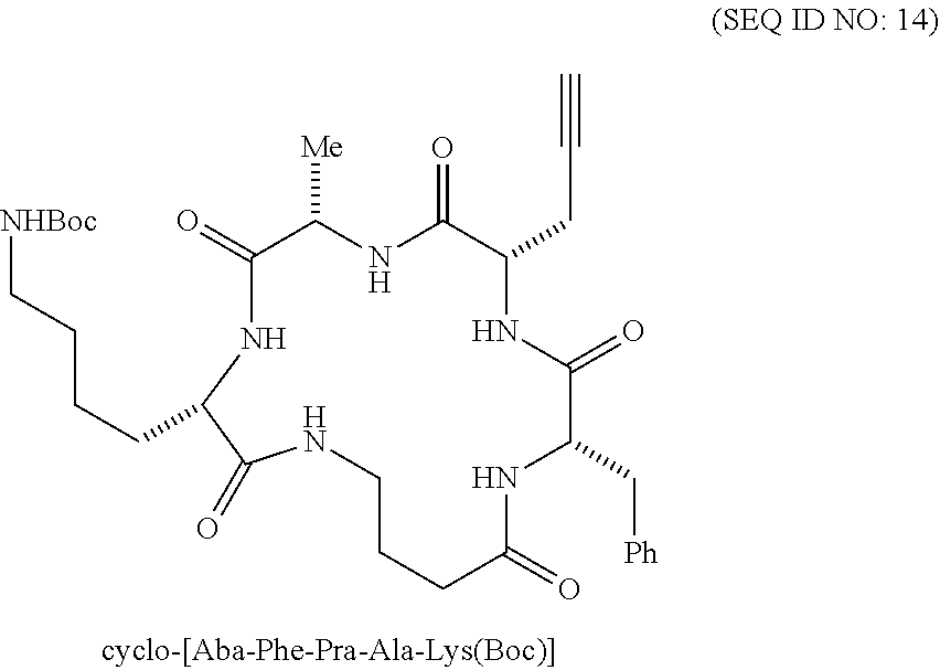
C1CCC(=O)NC(C[Ph])C(=O)NC(CC#C)C(=O)NC([Me])C(=O)NC(CCCC[NHBoc])C(=O)N1
